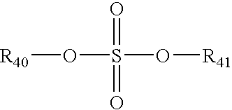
[R40]OS(=O)(=O)O[R41]
